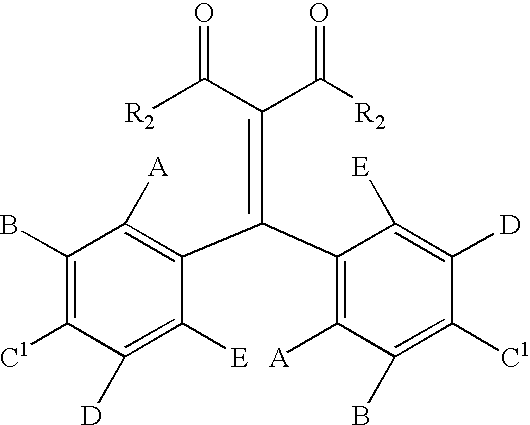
C1(C(C2=C([A])C(B)=C([C1])C([D])=C2[E])=C(C([R2])=O)C([R2])=O)=C([A])C(B)=C([C1])C([D])=C1[E]
